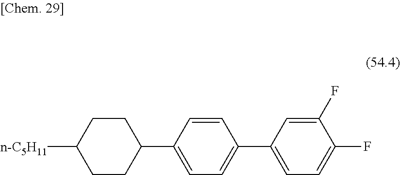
[n-C5H11]C1CCC(C2=CC=C(C3=CC=C(F)C(F)=C3)C=C2)CC1
